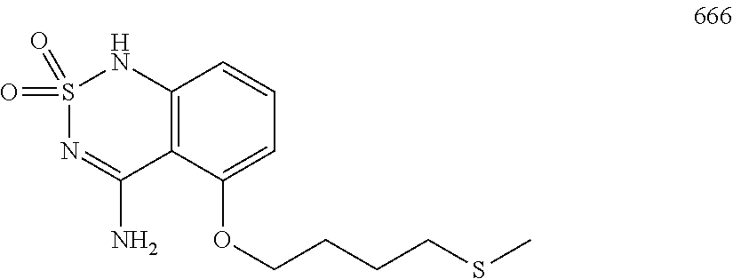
C1=C(OCCCCSC)C2=C(C=C1)NS(=O)(=O)N=C2N
